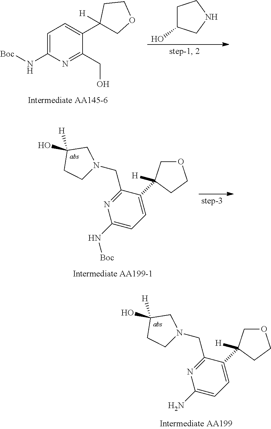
C1(N)=CC=C(C2([H])COCC2)C(CN2CCC(O)([H])C2)=N1.N(C1=CC=C(C2([H])COCC2)C(CO)=N1)[Boc].C1(O)CCNC1.C1(N[Boc])=CC=C(C2([H])COCC2)C(CN2CCC(O)([H])C2)=N1
